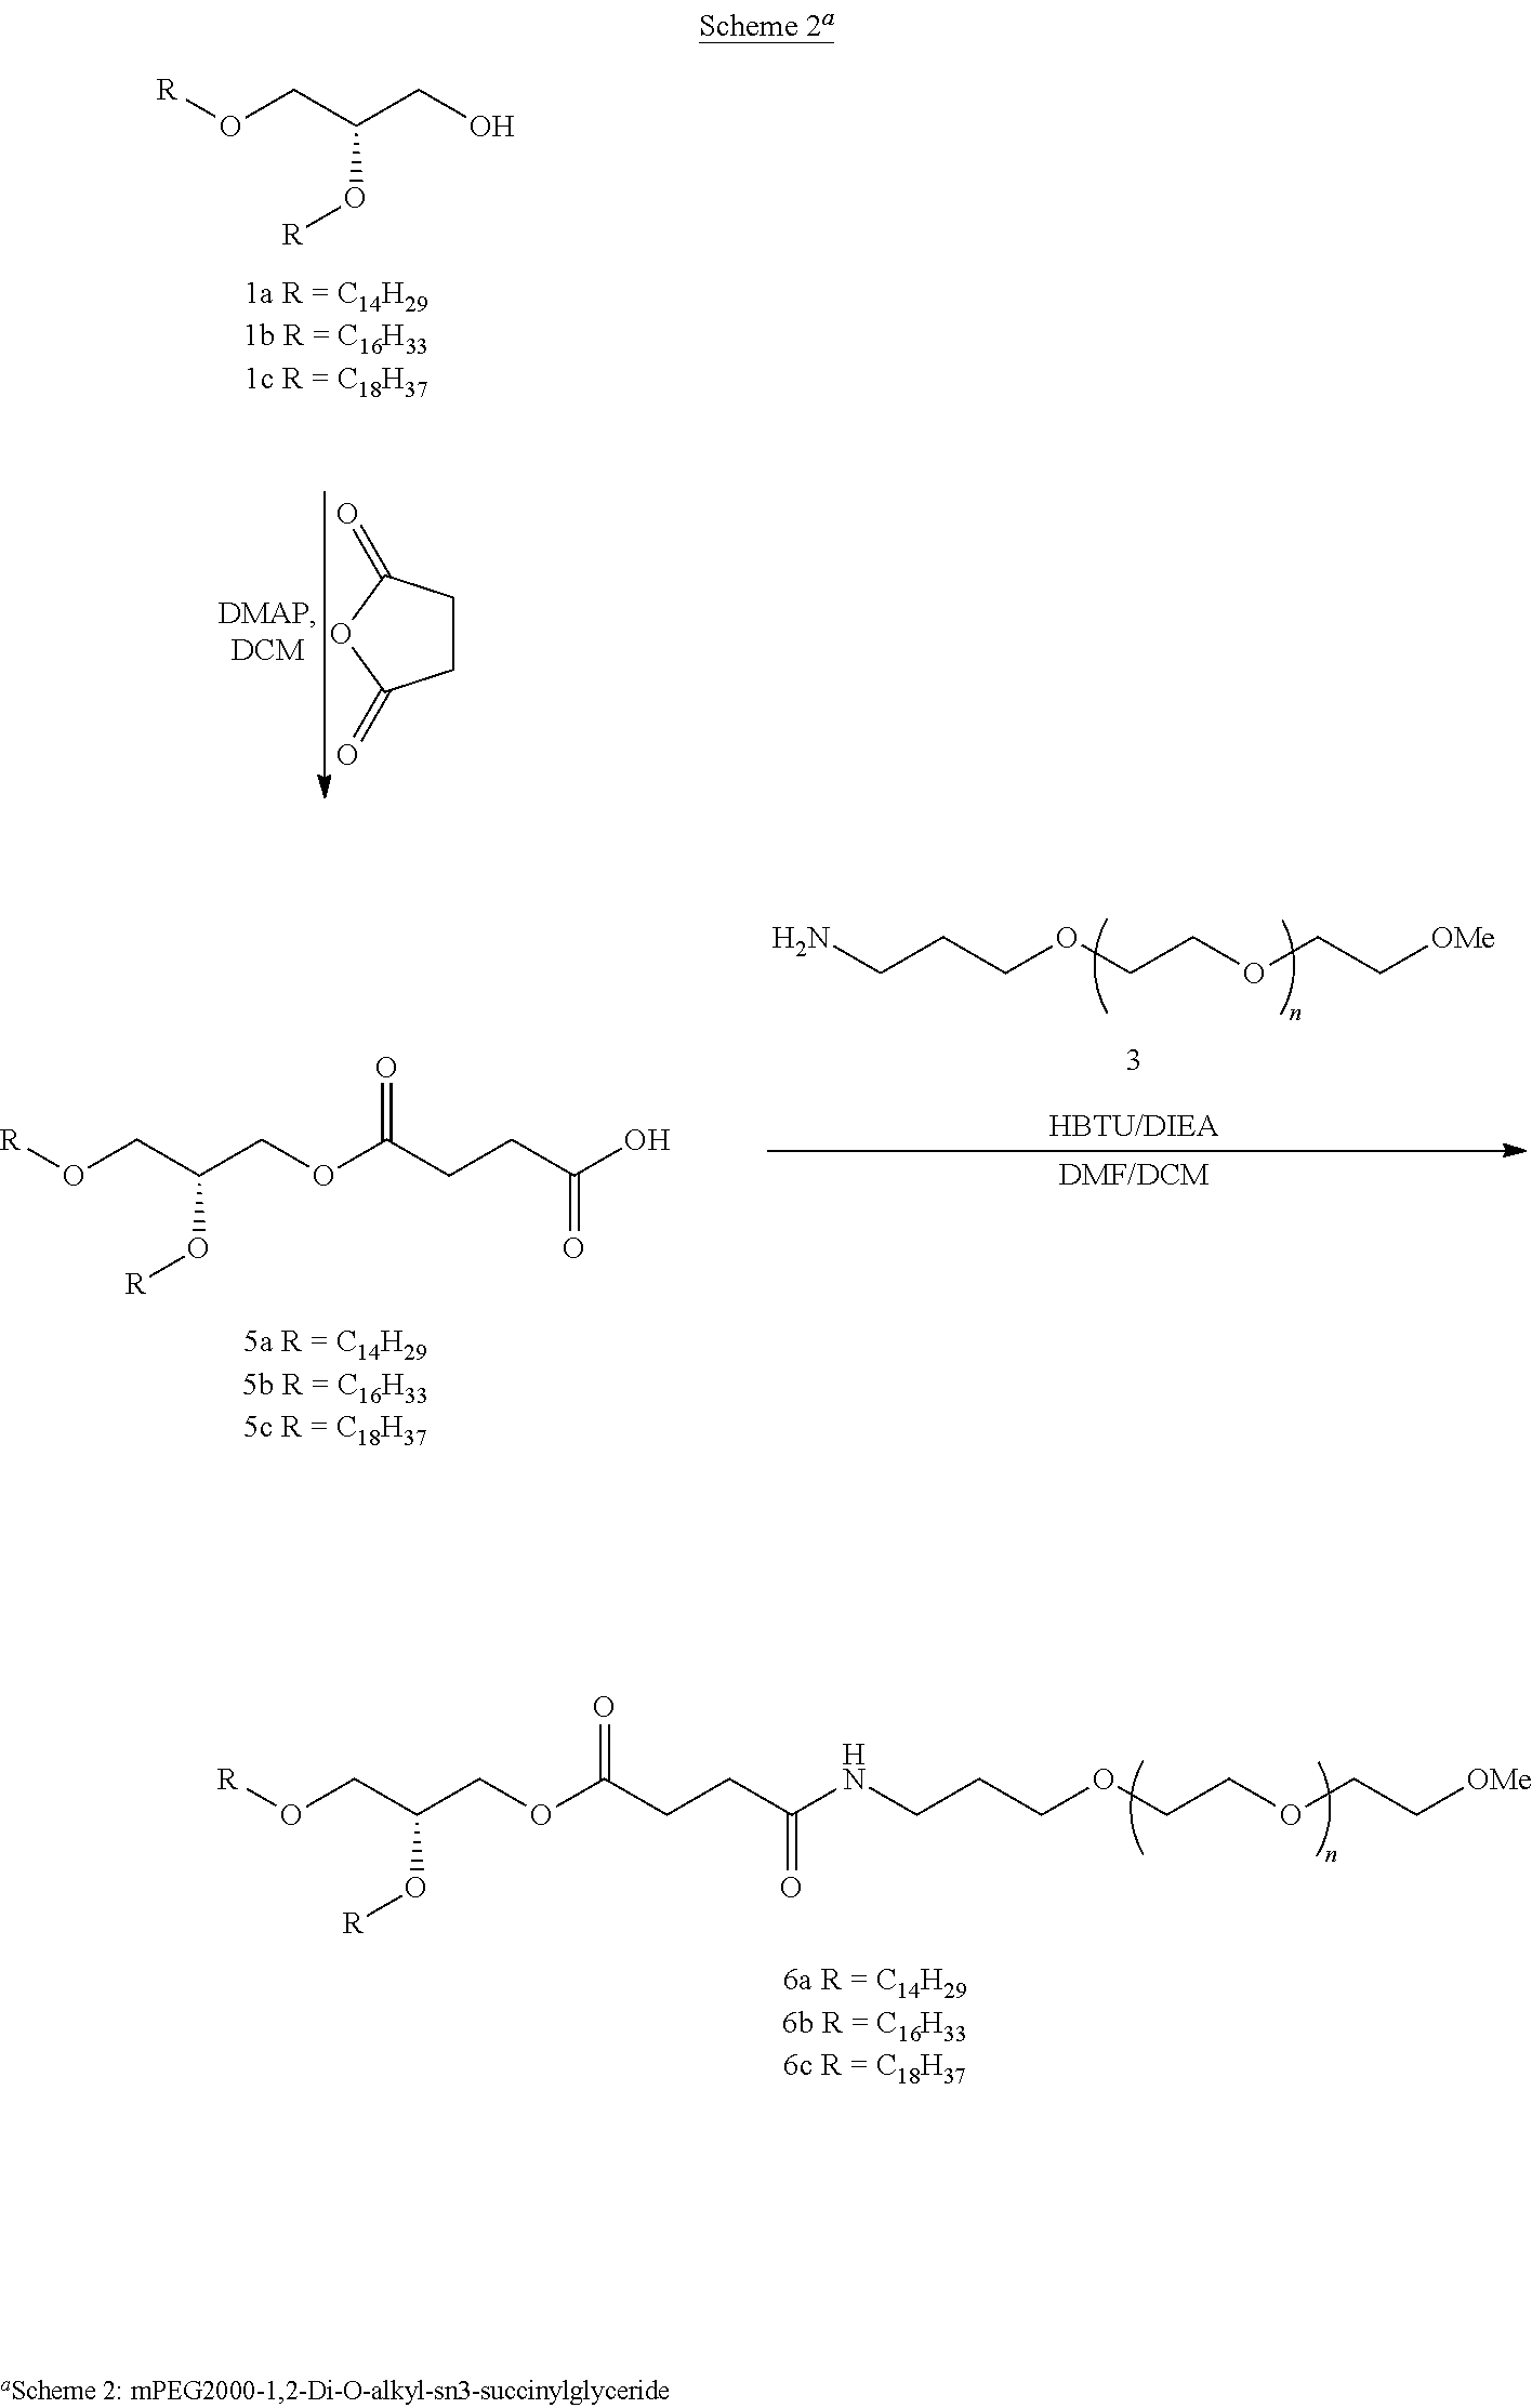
[R]OCC(O[R])COC(=O)CCC(=O)NCCCOCCOCC[OMe].[R]OCC(O[R])CO.C1CC(=O)OC1=O.NCCCOCCOCC[OMe].[R]OCC(O[R])COC(=O)CCC(=O)O
